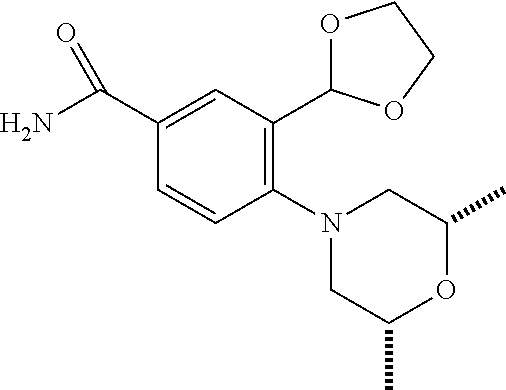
C1(N2CC(C)OC(C)C2)=C(C2OCCO2)C=C(C(N)=O)C=C1
